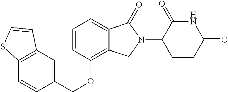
C(OC1=C2C(=CC=C1)C(=O)N(C1C(=O)NC(=O)CC1)C2)C1=CC2=C(C=C1)SC=C2
